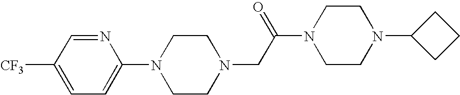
N1(CC(N2CCN(C3CCC3)CC2)=O)CCN(C2=CC=C([CF3])C=N2)CC1
